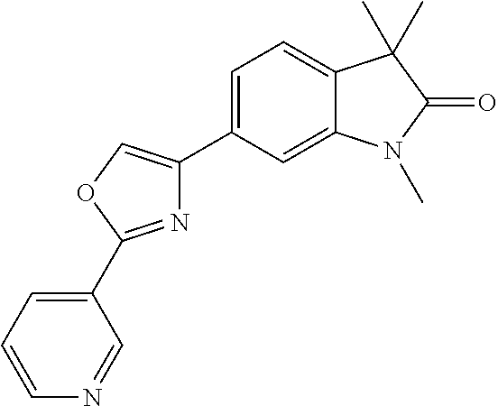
N1=C(C2=CC=CN=C2)OC=C1C1=CC=C2C(=C1)N(C)C(=O)C2(C)C
